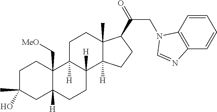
C1C(C)(O)CC2([H])C(C[MeO])(C1)C1([H])C([H])(CC2)C2([H])C(C)(CC1)C(C(=O)CN1C3=C(C=CC=C3)N=C1)CC2
